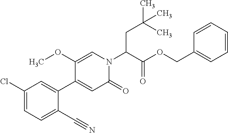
C(C(N1C=C(OC)C(C2=CC(Cl)=CC=C2C#N)=CC1=O)C(OCC1=CC=CC=C1)=O)C(C)(C)C
